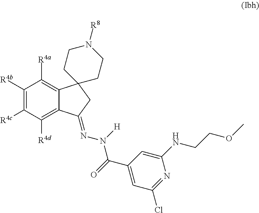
C1([R4b])=C([R4c])C([R4d])=C2C(=C1[R4a])C1(CC2=NN(C(=O)C2=CC(Cl)=NC(NCCOC)=C2)[H])CCN([R8])CC1
